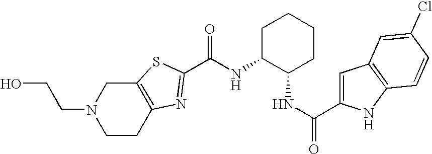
OCCN1CCC2=C(C1)SC(C(NC1C(NC(C3=CC4=C(N3)C=CC(Cl)=C4)=O)CCCC1)=O)=N2
